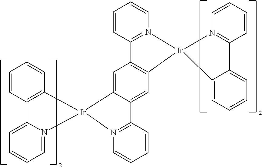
C1=CC2=C(C=C1)[Ir]1(N3=CC=CC=C23)N2=C(C=CC=C2)C2=CC3=C(C=C12)C1=N(C=CC=C1)[Ir]31N2=C(C=CC=C2)C2=CC=CC=C12
